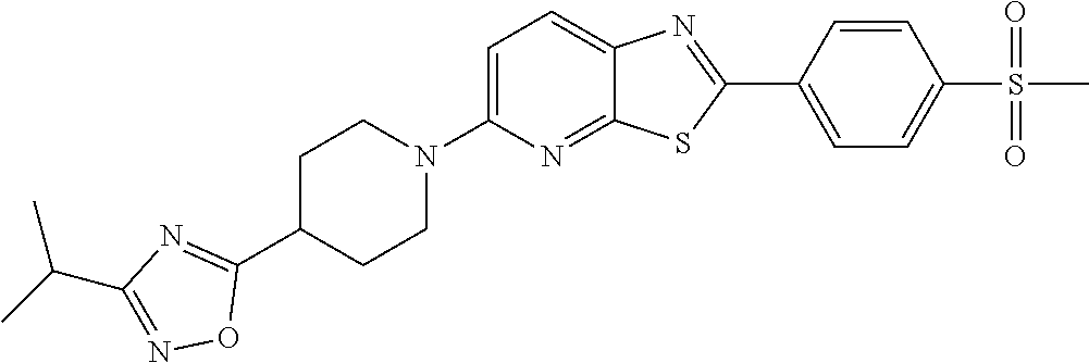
C1=C(N2CCC(C3=NC(C(C)C)=NO3)CC2)N=C2C(=C1)N=C(C1=CC=C(S(C)(=O)=O)C=C1)S2
